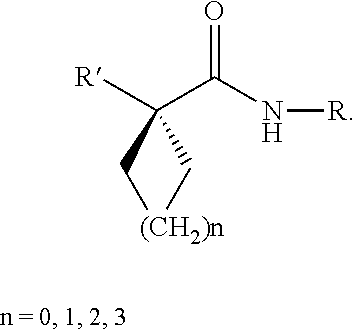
[R]C1(C(N[R])=O)C[(CH2)n]C1
